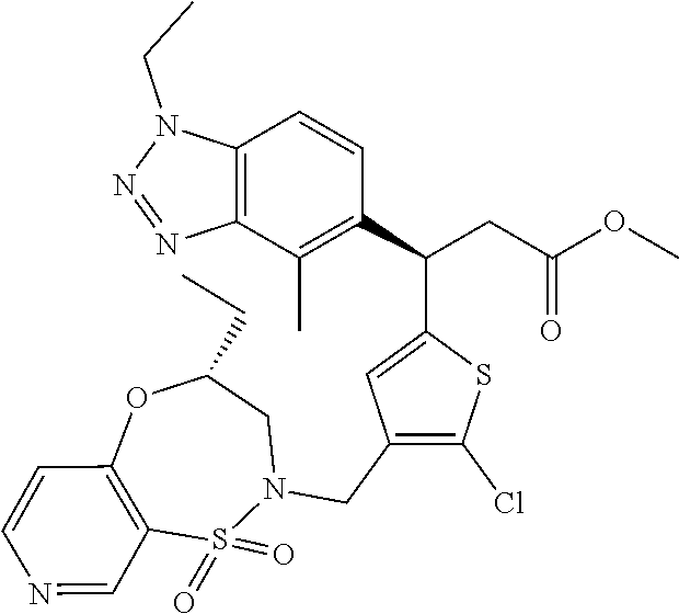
C12=C(C(C)=C(C(CC(OC)=O)C3=CC(CN4CC(CC)OC5=C(S4(=O)=O)C=NC=C5)=C(Cl)S3)C=C1)N=NN2CC
